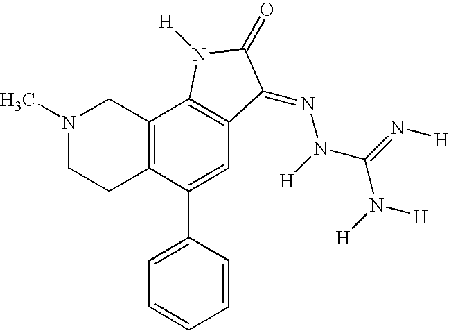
N1(C)CCC2=C(C1)C1=C(C=C2C2=CC=CC=C2)C(=NN(C(=N[H])N([H])[H])[H])C(=O)N1[H]
